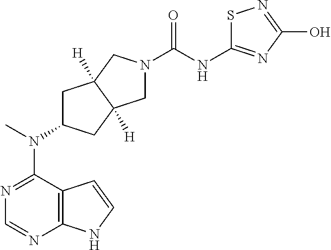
N1=C(N(C2CC3([H])C([H])(C2)CN(C(NC2=NC(O)=NS2)=O)C3)C)C2=C(N=C1)NC=C2
